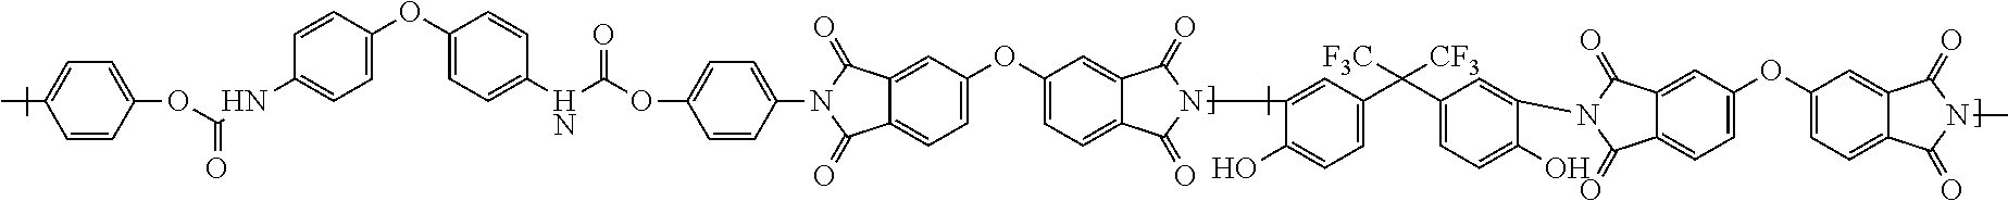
CC1=CC=C(OC(NC2=CC=C(OC3=CC=C(NC(OC4=CC=C(N5C(=O)C6=CC=C(OC7=CC=C8C(=C7)C(=O)N(C7=CC(C(C9=CC=C(O)C(N%10C(=O)C%11=CC=C(OC%12=CC=C%13C(=C%12)C(=O)N(C)C%13=O)C=C%11C%10=O)=C9)([F3C])[CF3])=CC=C7O)C8=O)C=C6C5=O)C=C4)=O)C=C3)C=C2)=O)C=C1
